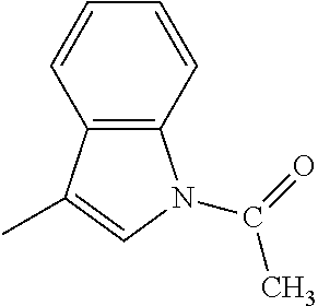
C12=C(C(C)=CN1C(=O)C)C=CC=C2
